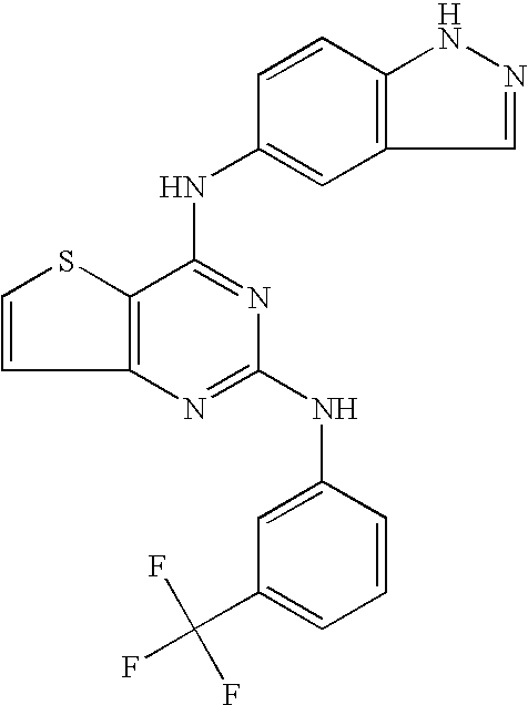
C12=C(C(NC3=CC4=C(C=C3)NN=C4)=NC(NC3=CC(C(F)(F)F)=CC=C3)=N1)SC=C2
